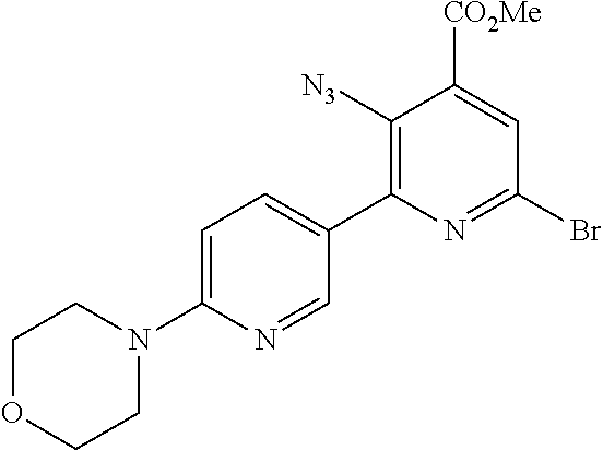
C1=C(N2CCOCC2)N=CC(C2=C([N3])C([CO2Me])=CC(Br)=N2)=C1
